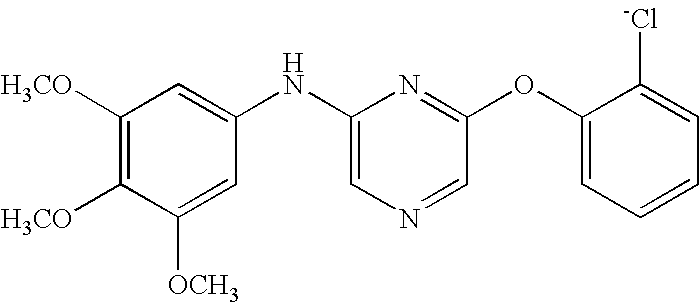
C1([H3CO])=C([H3CO])C([OCH3])=CC(NC2=CN=CC(OC3=CC=CC=C3[-Cl])=N2)=C1
